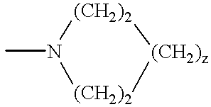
CN1[(CH2)2][(CH2)z][(CH2)2]1
